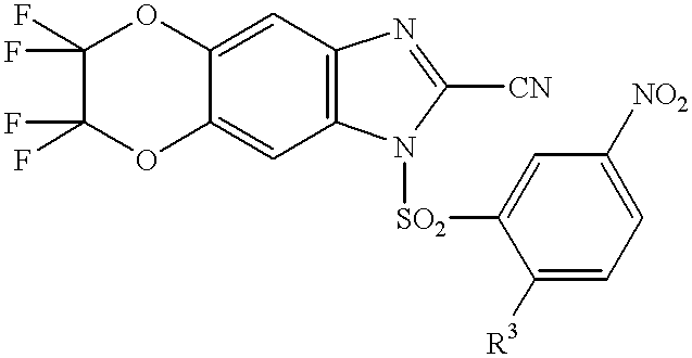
C1=C2C(=CC3=C1N=C([CN])N3[SO2]C1=CC([NO2])=CC=C1[R3])OC(F)(F)C(F)(F)O2
